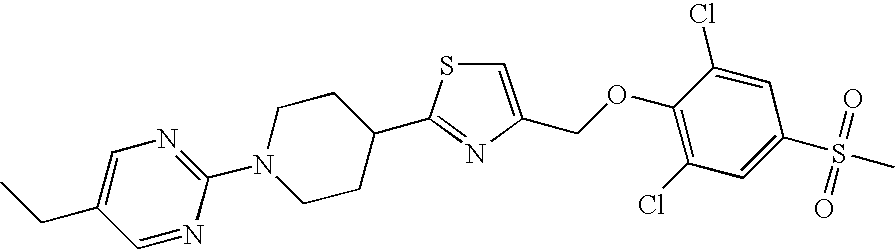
C1=C(COC2=C(Cl)C=C(S(=O)(=O)C)C=C2Cl)N=C(C2CCN(C3=NC=C(CC)C=N3)CC2)S1
